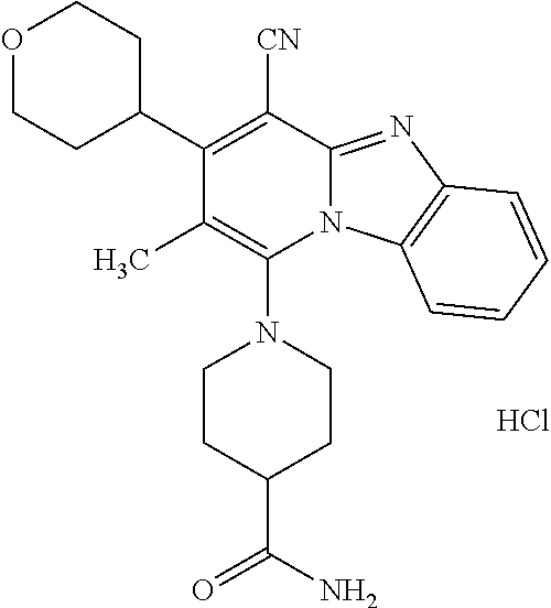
Cl.C1(C)=C(N2CCC(C(=O)N)CC2)N2C(=NC3=C2C=CC=C3)C([CN])=C1C1CCOCC1
